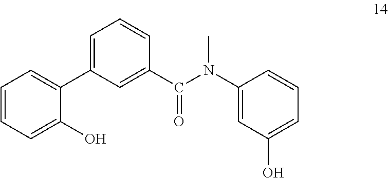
C1(N(C)C(C2=CC(C3=CC=CC=C3O)=CC=C2)=O)=CC(O)=CC=C1
